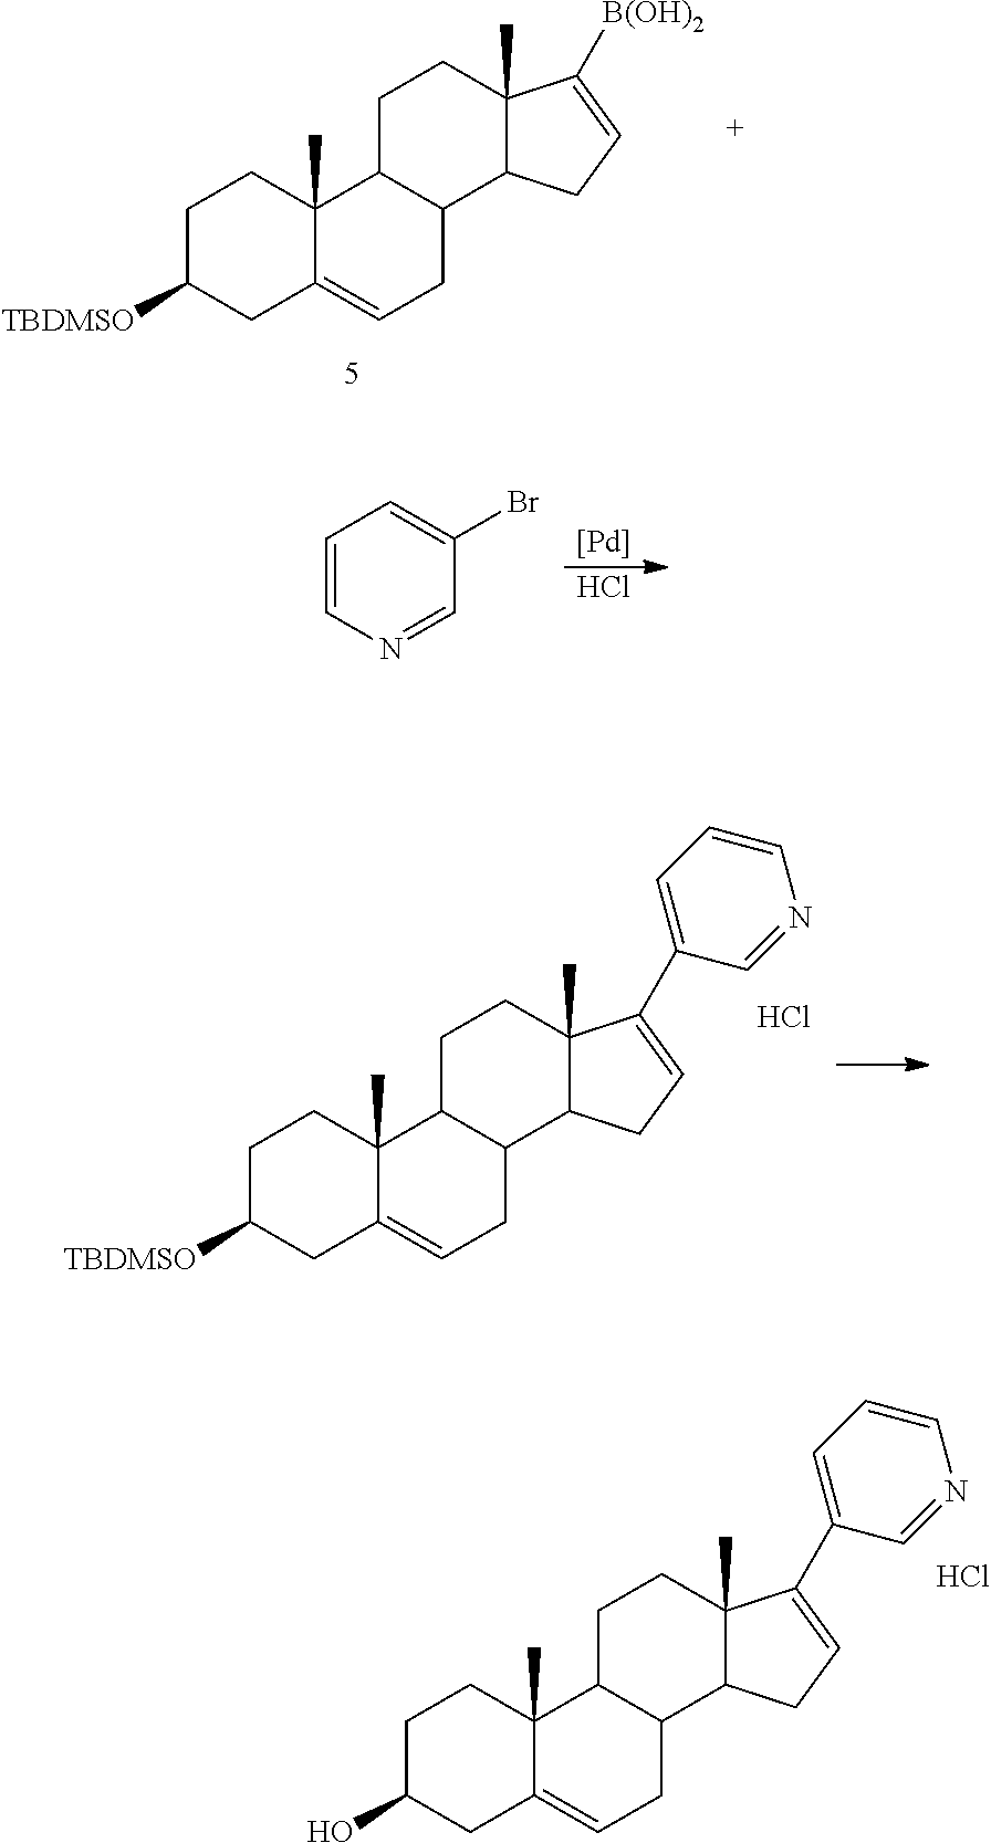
C1C([TBDMSO])CC2=CCC3C(C2(C)C1)CCC1(C)C3CC=C1[B(OH)2].C1=CN=CC(Br)=C1.[Pd].Cl.C1C(O)CC2=CCC3C(C2(C)C1)CCC1(C)C3CC=C1C1=CC=CN=C1.Cl.C1C([TBDMSO])CC2=CCC3C(C2(C)C1)CCC1(C)C3CC=C1C1=CC=CN=C1.Cl
